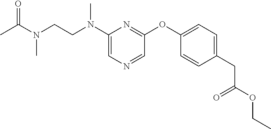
C1(N(CCN(C)C(=O)C)C)=CN=CC(OC2=CC=C(CC(=O)OCC)C=C2)=N1
